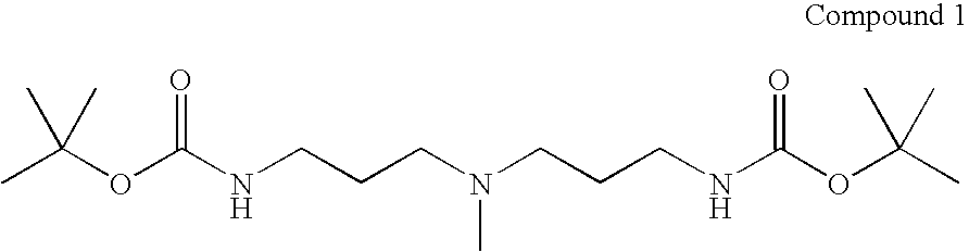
CC(OC(NCCCN(CCCNC(=O)OC(C)(C)C)C)=O)(C)C
